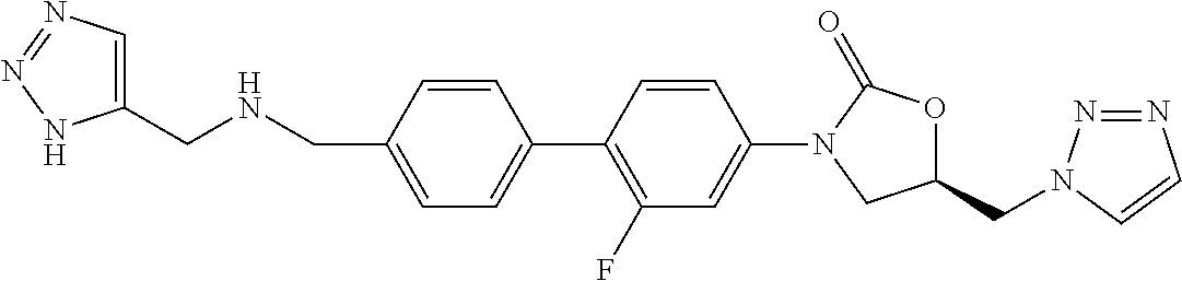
C1=C(CNCC2=CN=NN2)C=CC(C2=C(F)C=C(N3CC(CN4N=NC=C4)OC3=O)C=C2)=C1
